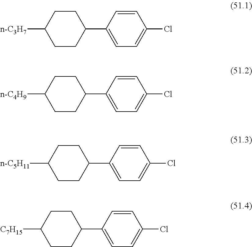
C1CC([n-C3H7])CCC1C1=CC=C(Cl)C=C1.C1CC([n-C4H9])CCC1C1=CC=C(Cl)C=C1.C1CC([n-C5H11])CCC1C1=CC=C(Cl)C=C1.C1CC([C7H15])CCC1C1=CC=C(Cl)C=C1
